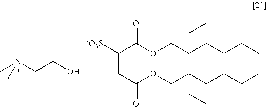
[-O3S]C(C(OCC(CCCC)CC)=O)CC(OCC(CCCC)CC)=O.CN(CCO)(C)C
